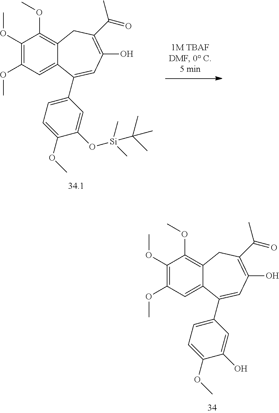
C1(OC)=C(OC)C=C2C(=C1OC)CC(C(C)=O)=C(O)C=C2C1=CC=C(OC)C(O)=C1.C1(OC)=C(OC)C=C2C(=C1OC)CC(C(C)=O)=C(O)C=C2C1=CC=C(OC)C(O[Si](C)(C)C(C)(C)C)=C1
